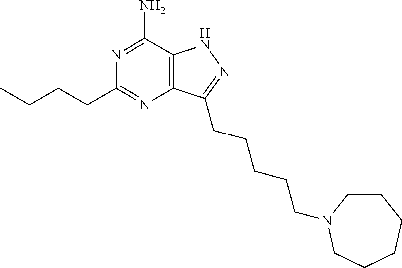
C12=C(C(N)=NC(CCCC)=N1)NN=C2CCCCCN1CCCCCC1
